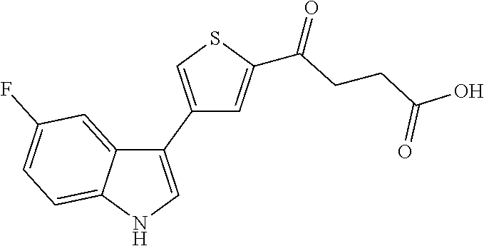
C1(C2=CNC3=CC=C(F)C=C23)=CSC(C(=O)CCC(O)=O)=C1
